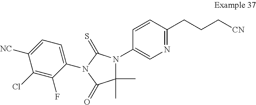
C1=CC(CCC[CN])=NC=C1N1C(C)(C)C(=O)N(C2=CC=C([NC])C(Cl)=C2F)C1=S
